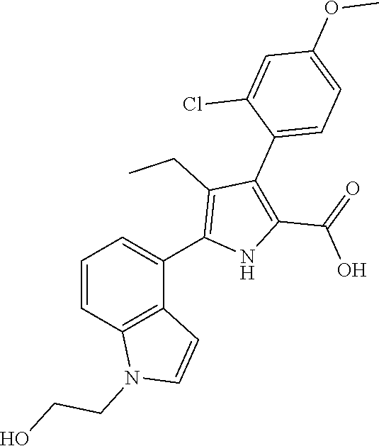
C1=CC2=C(C(C3=C(CC)C(C4=CC=C(OC)C=C4Cl)=C(C(=O)O)N3)=C1)C=CN2CCO
